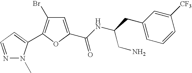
N1=CC=C(C2=C(Br)C=C(C(NC(CC3=CC=CC([CF3])=C3)CN)=O)O2)N1C
